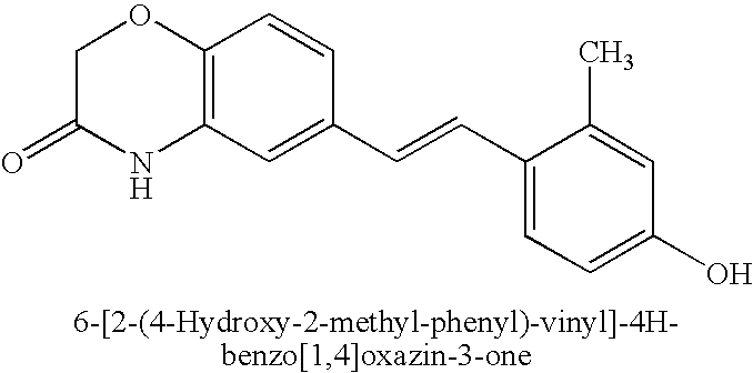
C1C(=O)NC2=C(O1)C=CC(C=CC1=CC=C(O)C=C1C)=C2
